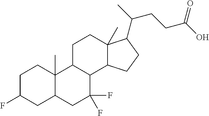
C1C(F)CC2C(C)(C1)C1C(C(F)(F)C2)C2C(C)(CC1)C(C(C)CCC(O)=O)CC2
